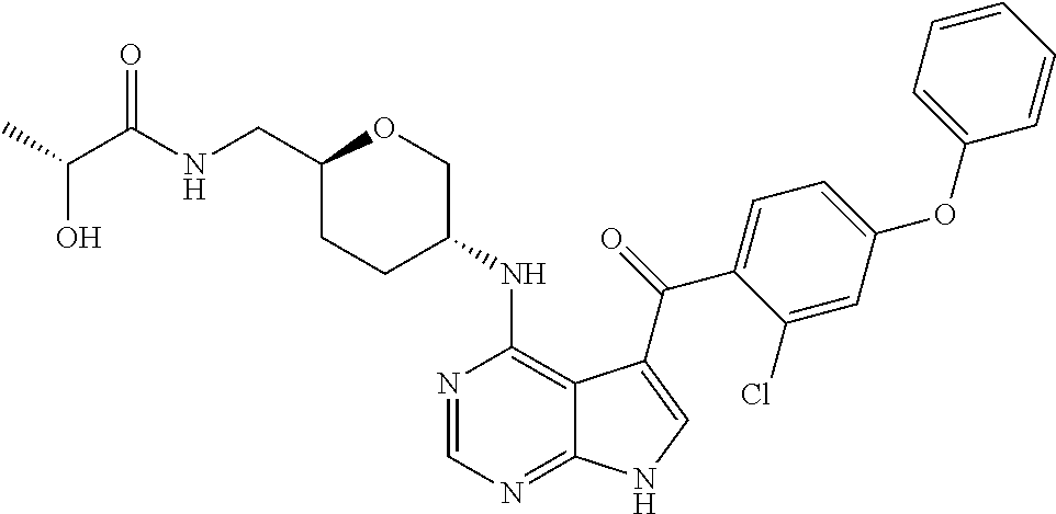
C1(CNC(C(O)C)=O)CCC(NC2=C3C(=NC=N2)NC=C3C(=O)C2=CC=C(OC3=CC=CC=C3)C=C2Cl)CO1
